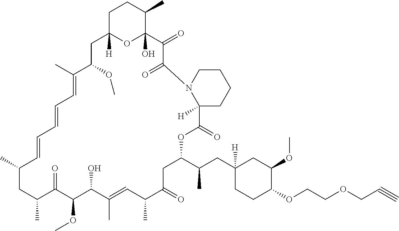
C1C2([H])OC(O)(C(C)C1)C(=O)C(=O)N1C([H])(C(=O)OC(C(CC3([H])CCC(OCCOCC#C)C(OC)C3)C)CC(=O)C(C)C=C(C)C(O)C(OC)C(=O)C(C)CC(C)C=CC=CC=C(C)C(OC)C2)CCCC1
